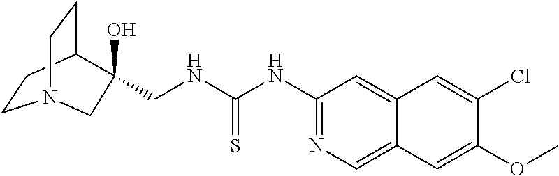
C1CC2CCN1CC2(O)CNC(NC1=NC=C2C(=C1)C=C(Cl)C(OC)=C2)=S
